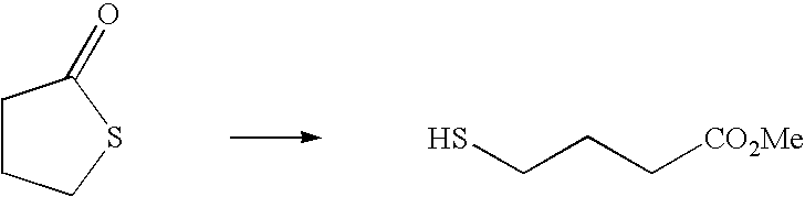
SCCC[CO2Me].C1CCSC1=O
